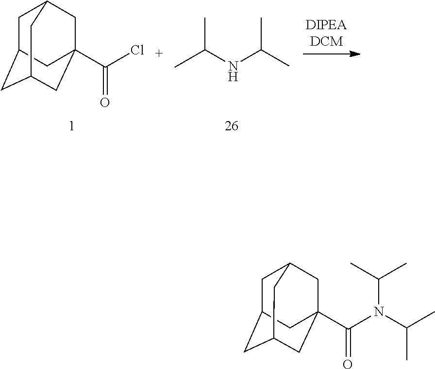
C1C2CC3CC(C(Cl)=O)(CC1C3)C2.CC(NC(C)C)C.C1C2CC3CC(C(N(C(C)C)C(C)C)=O)(CC1C3)C2
